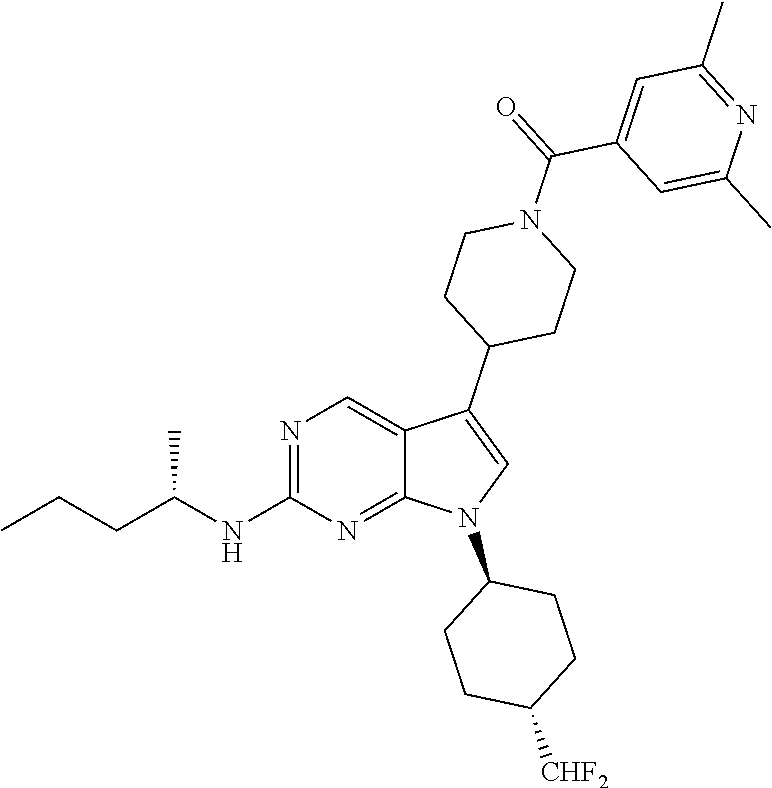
N1=C(NC(CCC)C)N=C2C(=C1)C(C1CCN(C(=O)C3=CC(C)=NC(C)=C3)CC1)=CN2C1CCC([CHF2])CC1
